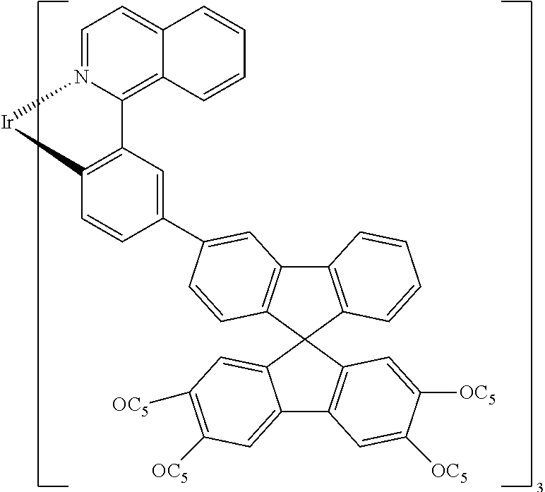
C1=CC2=CC=N3C(=C2C=C1)C1=C(C=CC(C2=CC4=C(C5(C6=C4C=CC=C6)C4=CC([OC5])=C([OC5])C=C4C4=C5C=C([OC5])C([OC5])=C4)C=C2)=C1)[Ir]3
